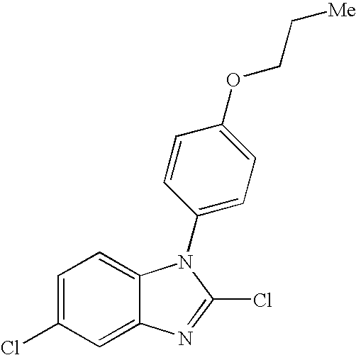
C1=C(Cl)C=C2C(=C1)N(C1=CC=C(OCC[Me])C=C1)C(Cl)=N2
